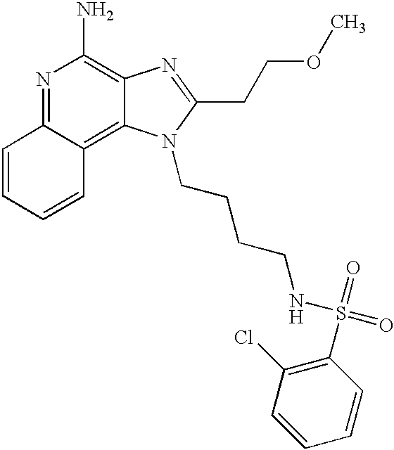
N1=C2C(=C3C(=C1N)N=C(CCOC)N3CCCCNS(=O)(=O)C1=C(Cl)C=CC=C1)C=CC=C2
